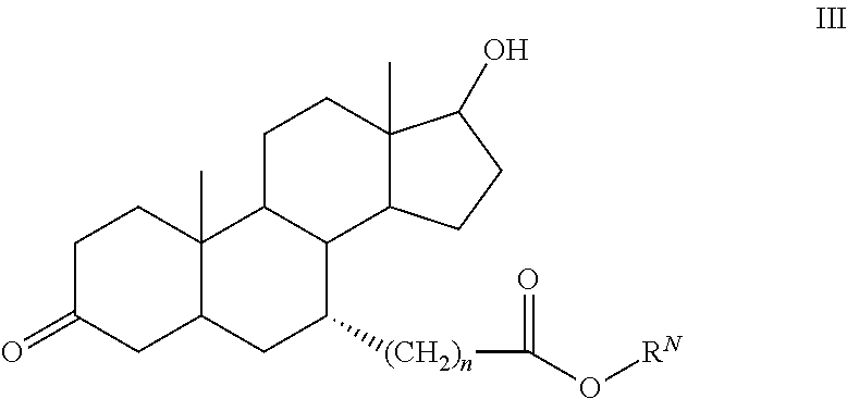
C1C(=O)CC2C(C)(C1)C1C(C([(CH2)n]C(=O)O[RN])C2)C2C(C)(CC1)C(O)CC2
